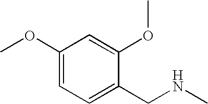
C1(OC)=CC=C(CNC)C(OC)=C1
